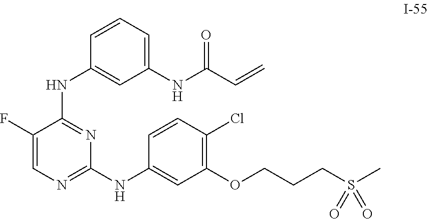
C1(F)=CN=C(NC2=CC(OCCCS(C)(=O)=O)=C(Cl)C=C2)N=C1NC1=CC(NC(C=C)=O)=CC=C1
